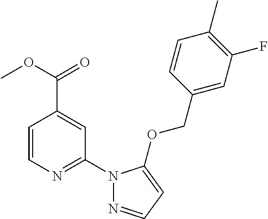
C1=CN=C(N2N=CC=C2OCC2=CC(F)=C(C)C=C2)C=C1C(=O)OC
